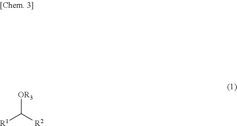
[R1]C([R2])[OR3]
